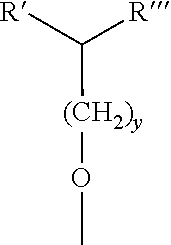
C([(CH2)y]OC)([R])[R]
